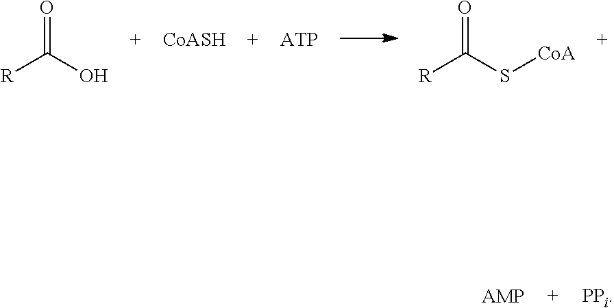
[R]C(S[CoA])=O.[R]C(O)=O.[CoASH].[ATP].[AMP].[PPi]
